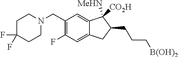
C1(CN2CCC(F)(F)CC2)=C(F)C=C2C(=C1)C([MeHN])([CO2H])C(CCC[B(OH)2])C2
